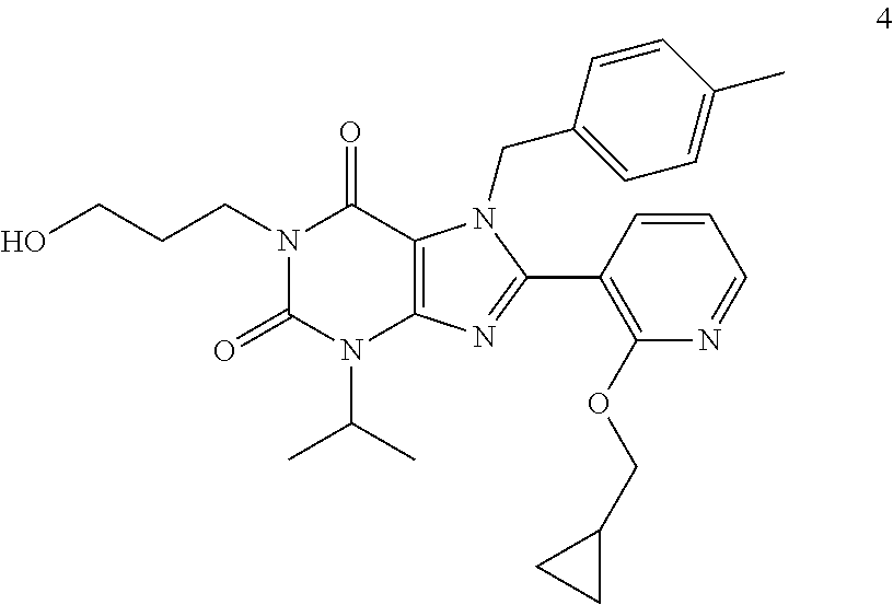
N1(CCCO)C(=O)N(C(C)C)C2=C(C1=O)N(CC1=CC=C(C)C=C1)C(C1=C(OCC3CC3)N=CC=C1)=N2
